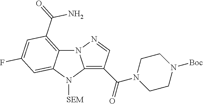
C12=C(C(=O)N3CCN([Boc])CC3)C=NN1C1=C(C(=O)N)C=C(F)C=C1N2[SEM]
